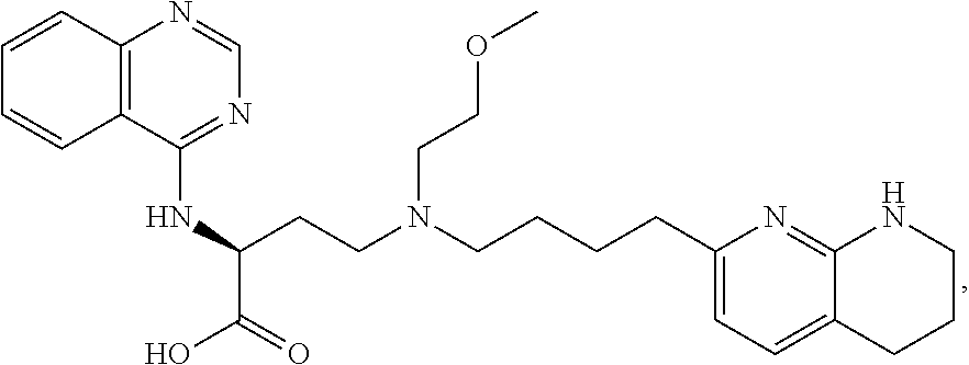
C12=C(C(NC(CCN(CCCCC3=CC=C4C(=N3)NCCC4)CCOC)C(O)=O)=NC=N1)C=CC=C2
